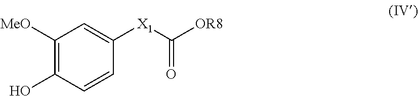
C1([MeO])=C(O)C=CC([X1]C(=O)[OR8])=C1
